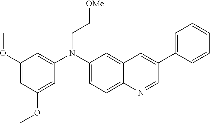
C1(OC)=CC(OC)=CC(N(C2=CC=C3C(=C2)C=C(C2=CC=CC=C2)C=N3)CC[OMe])=C1
